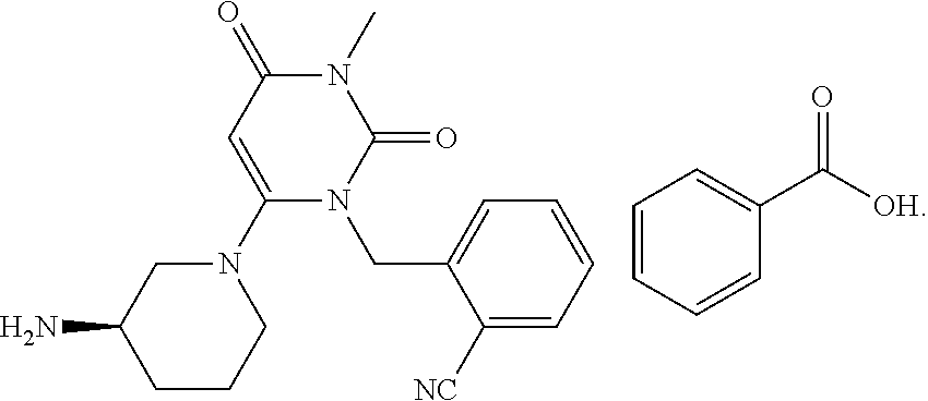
NC1CCCN(C2=CC(=O)N(C)C(=O)N2CC2=CC=CC=C2[NC])C1.C1=CC=CC(C([OH])=O)=C1
